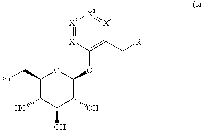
C1(C[PO])C(O)C(O)C(O)C(OC2=C(C[R])[X4]=[X3][X2]=[X1]2)O1
